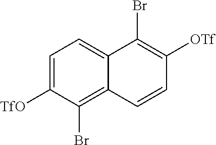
C1=C([TfO])C(Br)=C2C(=C1)C(Br)=C([OTf])C=C2
